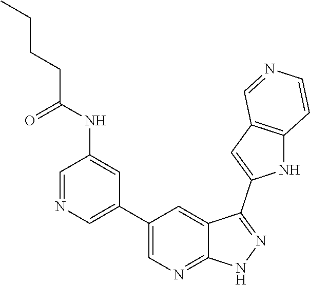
C1(C2=CN=CC(NC(CCCC)=O)=C2)=CN=C2C(=C1)C(C1=CC3=C(N1)C=CN=C3)=NN2
